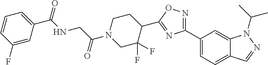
C(N1CC(F)(F)C(C2=NC(C3=CC=C4C(=C3)N(C(C)C)N=C4)=NO2)CC1)(CNC(=O)C1=CC=CC(F)=C1)=O
